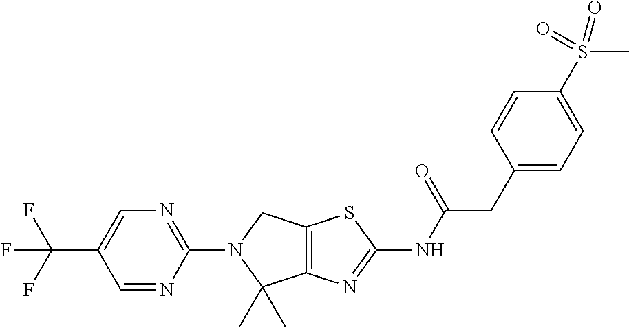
C12=C(N=C(NC(CC3=CC=C(S(C)(=O)=O)C=C3)=O)S1)C(C)(C)N(C1=NC=C(C(F)(F)F)C=N1)C2
